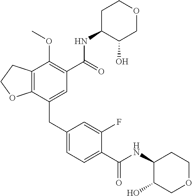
C12=C(CCO1)C(OC)=C(C(NC1C(O)COCC1)=O)C=C2CC1=CC=C(C(NC2C(O)COCC2)=O)C(F)=C1
